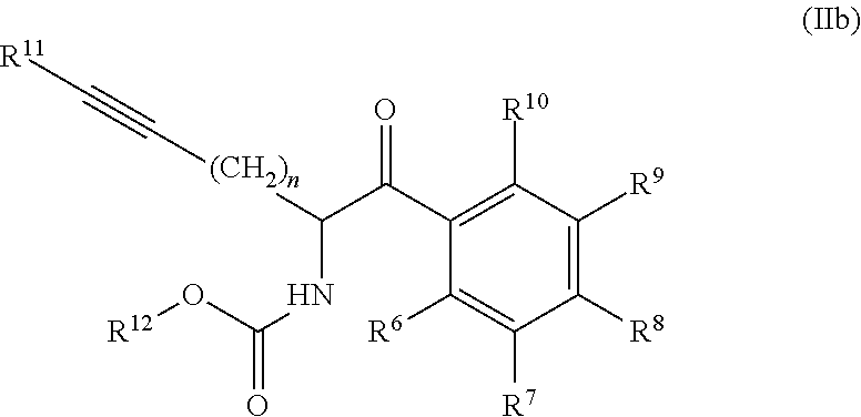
C1(C(=O)C([(CH2)n]C#C[R11])NC(O[R12])=O)=C([R10])C([R9])=C([R8])C([R7])=C1[R6]
